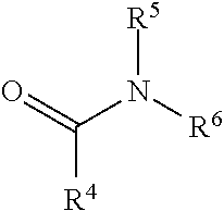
O=C(N([R6])[R5])[R4]
